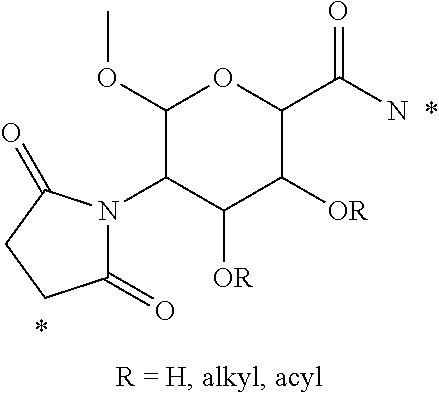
C1(=O)N(C2C([OR])C([OR])C(C(N)=O)OC2OC)C(=O)CC1
